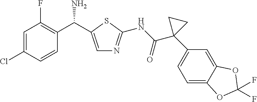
C1=C(C(C2=C(F)C=C(Cl)C=C2)N)SC(NC(C2(C3=CC=C4C(=C3)OC(F)(F)O4)CC2)=O)=N1
